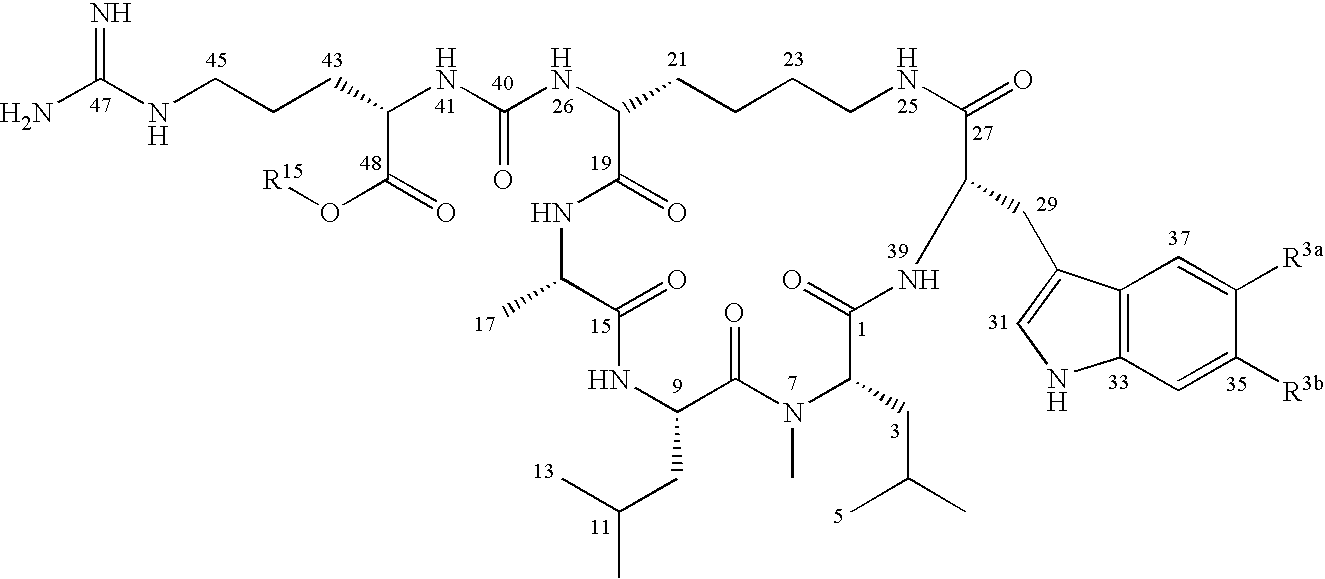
NC(NCCCC(NC(NC1CCCCNC(=O)C(CC2=CNC3=C2C=C([R3a])C([R3b])=C3)NC(=O)C(CC(C)C)N(C)C(=O)C(CC(C)C)NC(=O)C(C)NC1=O)=O)C(=O)O[R15])=N
